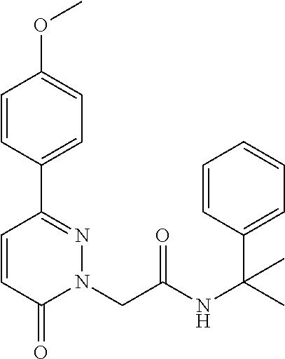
C1=CC(C2=NN(CC(NC(C3=CC=CC=C3)(C)C)=O)C(=O)C=C2)=CC=C1OC
